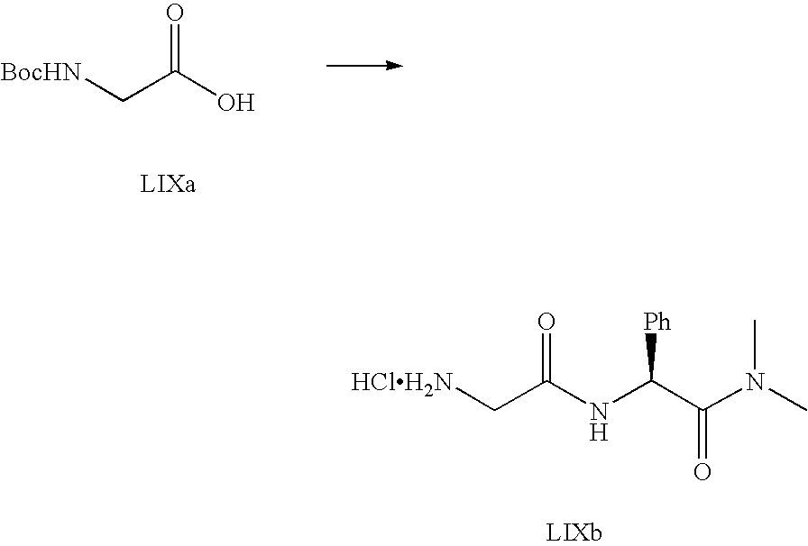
[BocHN]CC(O)=O.[HClH2N]CC(NC(C(N(C)C)=O)[Ph])=O
